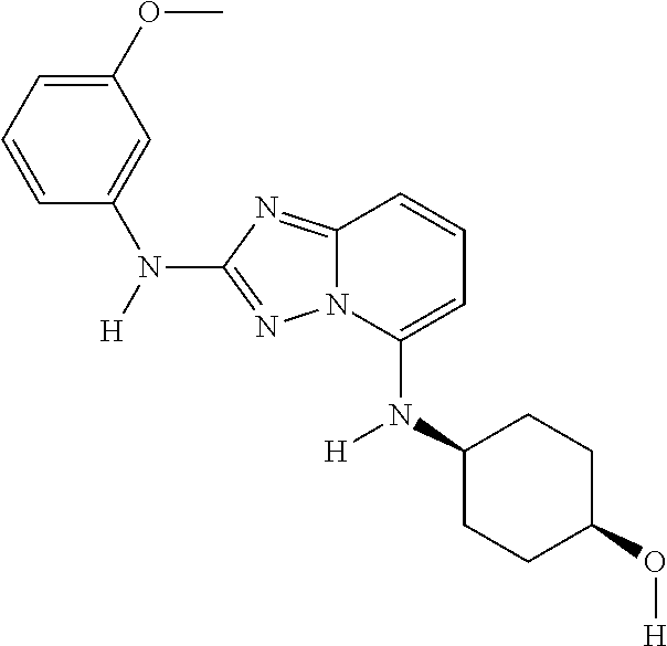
[H]N(C1=CC(OC)=CC=C1)C1=NN2C(=N1)C=CC=C2N(C1CCC(O[H])CC1)[H]
